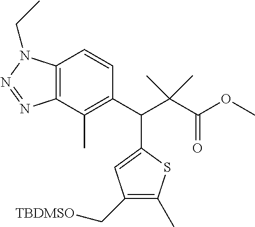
C12=C(C(C)=C(C(C(C(OC)=O)(C)C)C3=CC(C[TBDMSO])=C(C)S3)C=C1)N=NN2CC
